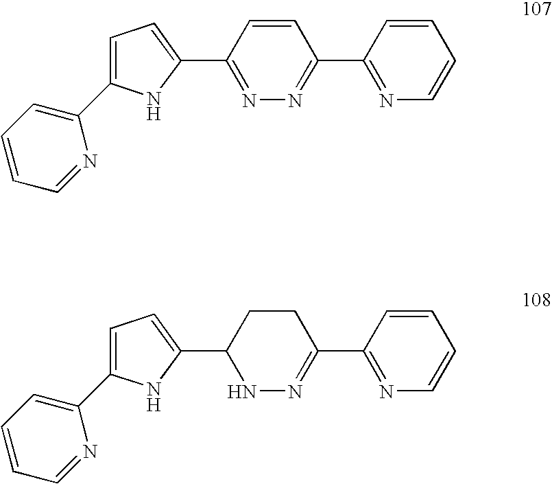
C1=C(C2=CC=CC=N2)NC(C2=NN=C(C3=NC=CC=C3)C=C2)=C1.C1=C(C2=CC=CC=N2)NC(C2NN=C(C3=NC=CC=C3)CC2)=C1
